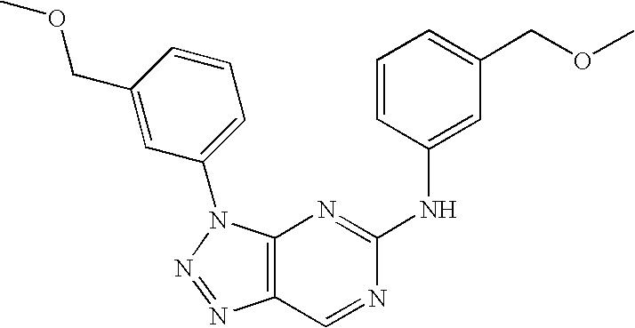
C12=C(N(C3=CC=CC(COC)=C3)N=N1)N=C(NC1=CC(COC)=CC=C1)N=C2
